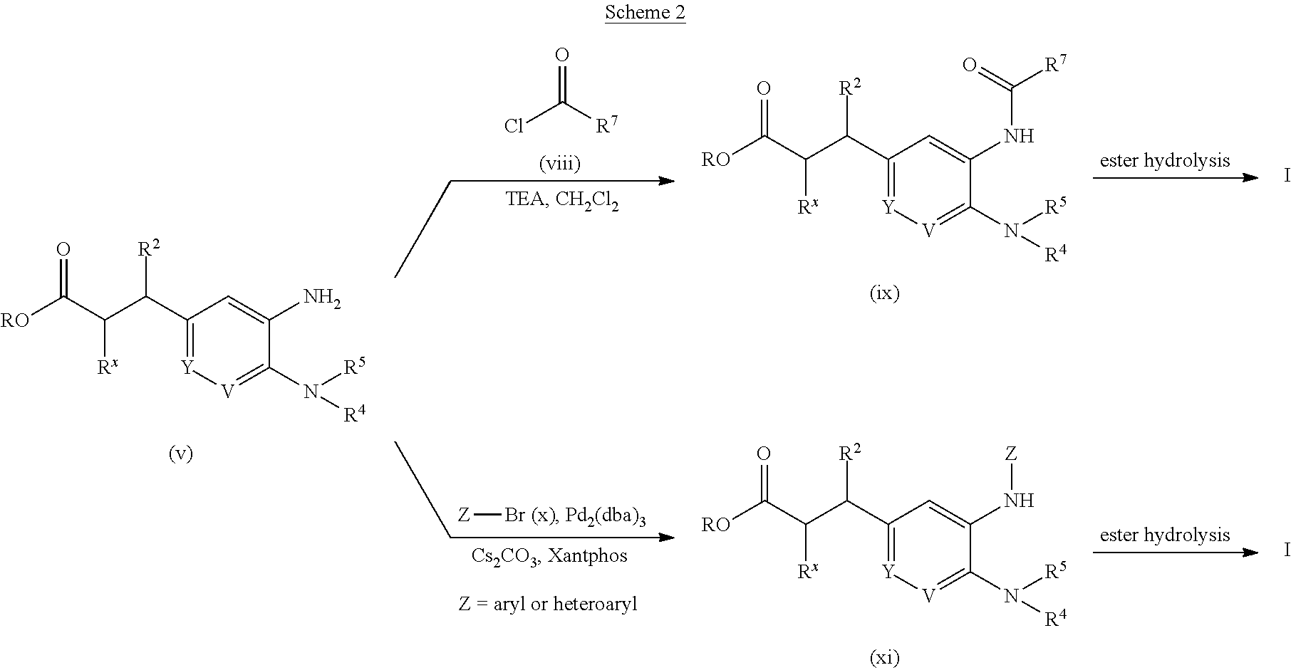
C1(C(C(C([RO])=O)[Rx])[R2])=[Y][V]=C(N([R5])[R4])C(N)=C1.[Z][Br (x)].O=C([R7])Cl.C1(C(C(C([RO])=O)[Rx])[R2])=[Y][V]=C(N([R5])[R4])C(NC([R7])=O)=C1.C1(C(C(C([RO])=O)[Rx])[R2])=[Y][V]=C(N([R5])[R4])C(N[Z])=C1.I.I
